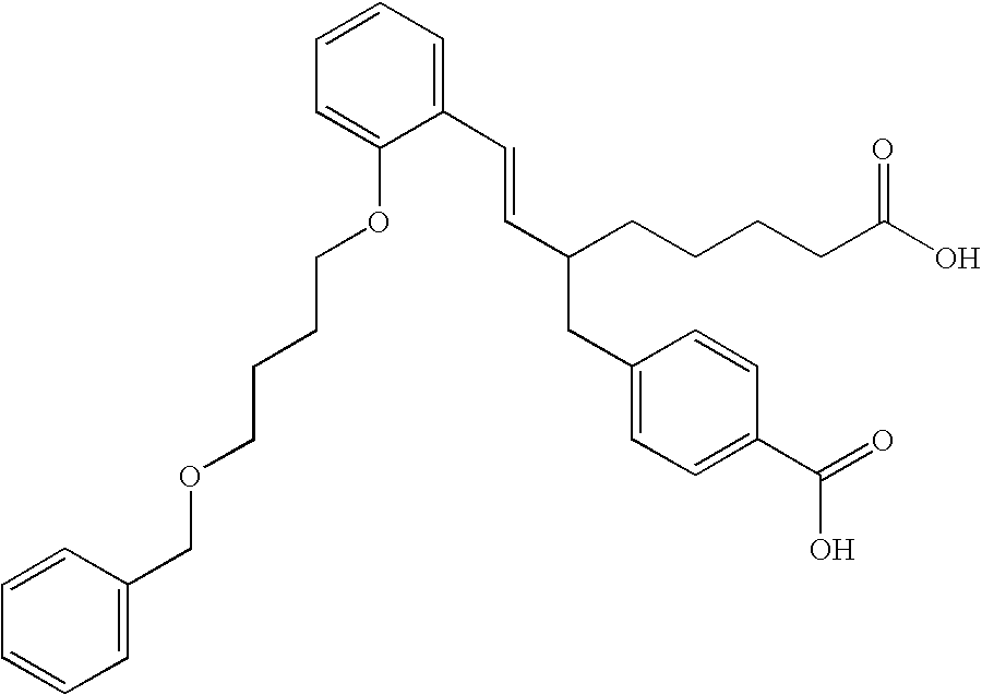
C1(C=CC(CCCCC(O)=O)CC2=CC=C(C(=O)O)C=C2)=CC=CC=C1OCCCCOCC1=CC=CC=C1
